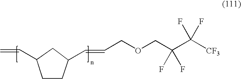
C=CC1CCC(C=CCOCC(C([CF3])(F)F)(F)F)C1
